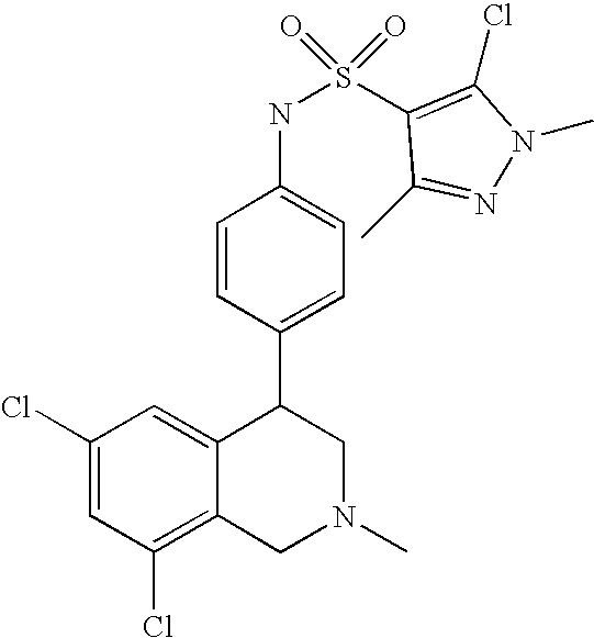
C1(Cl)=C2C(=CC(Cl)=C1)C(C1=CC=C(NS(=O)(=O)C3=C(Cl)N(C)N=C3C)C=C1)CN(C)C2
